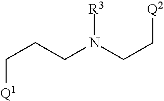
[R3]N(CC[Q2])CCC[Q1]
